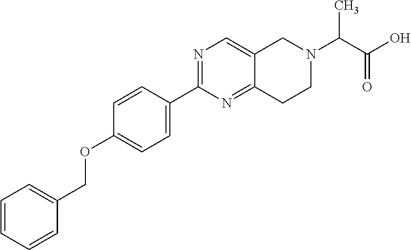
C1=CC=CC(COC2=CC=C(C3=NC=C4C(=N3)CCN(C(C)C(=O)O)C4)C=C2)=C1
